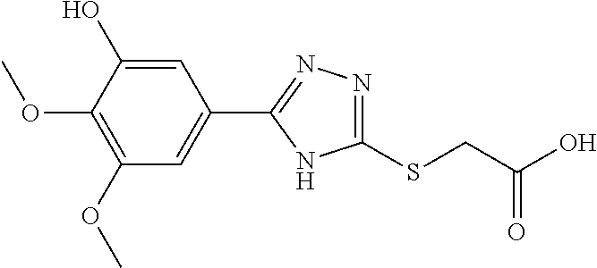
C1(OC)=C(OC)C(O)=CC(C2=NN=C(SCC(O)=O)N2)=C1
